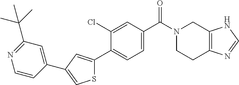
C12=C(CCN(C(C3=CC=C(C4=CC(C5=CC(C(C)(C)C)=NC=C5)=CS4)C(Cl)=C3)=O)C1)N=CN2
